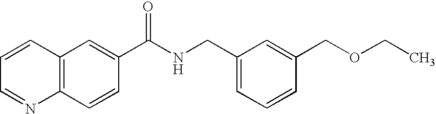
C1=CC=NC2=C1C=C(C(NCC1=CC=CC(COCC)=C1)=O)C=C2
